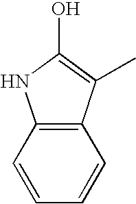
C1=CC2=C(C=C1)C(C)=C(O)N2
